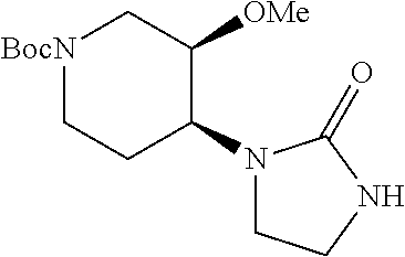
[BocN]1CCC(N2CCNC2=O)C([OMe])C1
